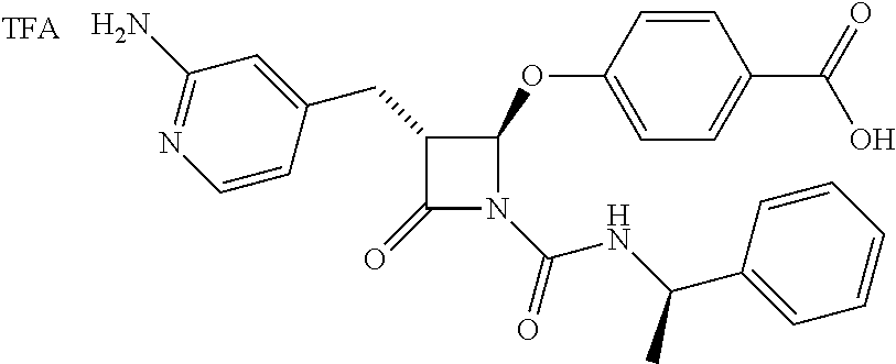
C1(CC2C(=O)N(C(=O)NC(C3=CC=CC=C3)C)C2OC2=CC=C(C(=O)O)C=C2)=CC(N)=NC=C1
